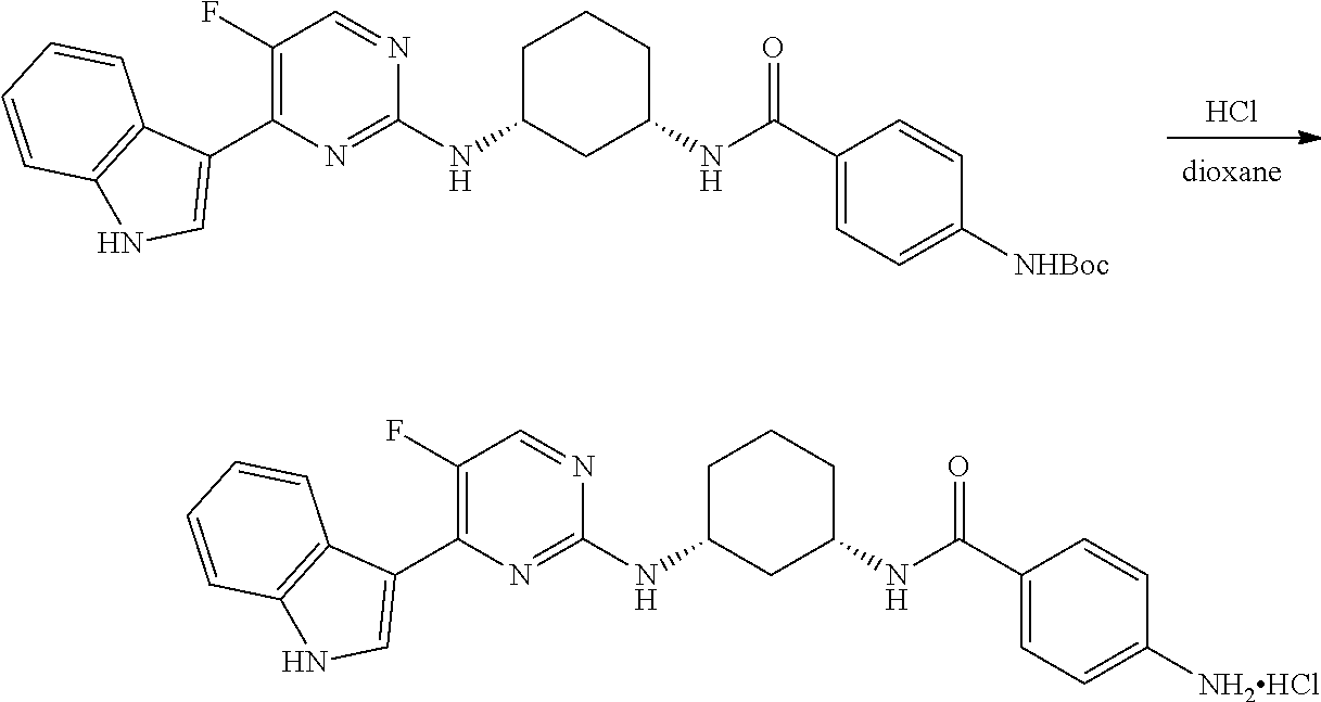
Cl.C1(F)=C(C2=CNC3=C2C=CC=C3)N=C(NC2CCCC(NC(C3=CC=C([NHBoc])C=C3)=O)C2)N=C1.C1(F)=C(C2=CNC3=C2C=CC=C3)N=C(NC2CCCC(NC(C3=CC=C([NH2HCl])C=C3)=O)C2)N=C1
